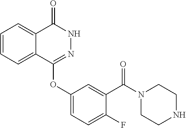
C1=CC=C2C(=C1)C(=O)NN=C2OC1=CC=C(F)C(C(N2CCNCC2)=O)=C1
